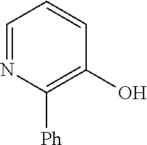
C1=NC([Ph])=C(O)C=C1
